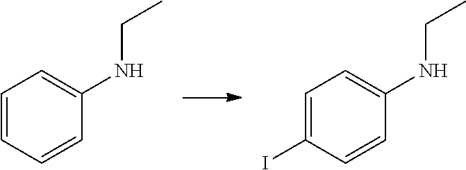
C1=CC=CC(NCC)=C1.C1=C(I)C=CC(NCC)=C1
